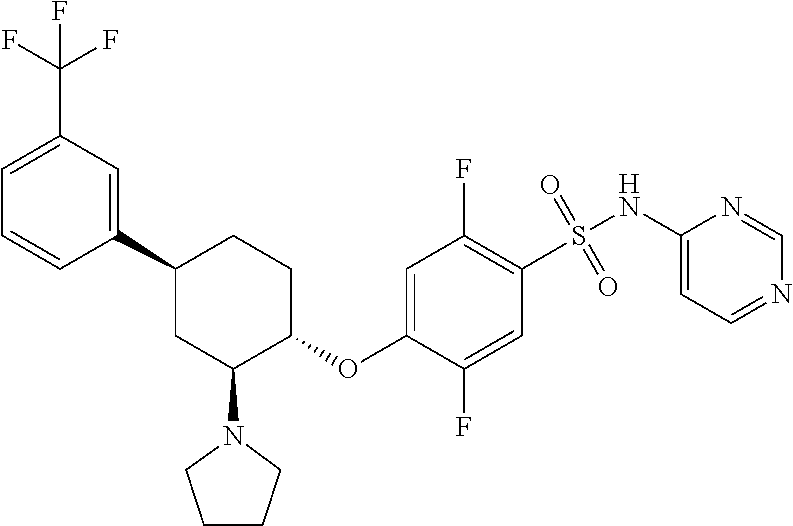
C1(C2=CC(C(F)(F)F)=CC=C2)CC(N2CCCC2)C(OC2=CC(F)=C(S(=O)(=O)NC3=CC=NC=N3)C=C2F)CC1
